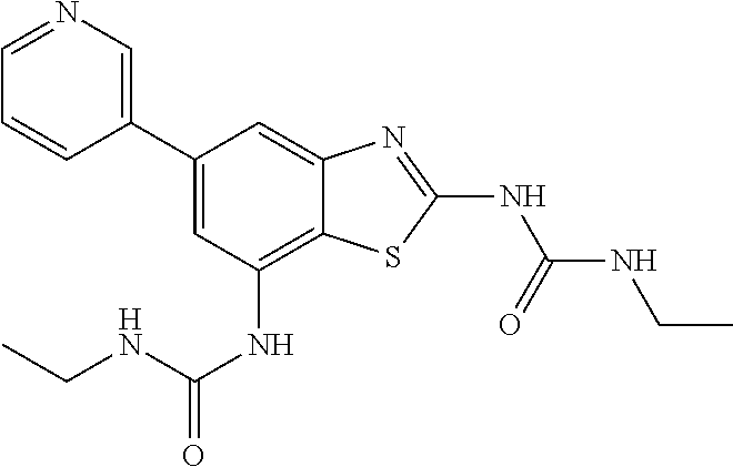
C1(C2=CN=CC=C2)=CC(NC(=O)NCC)=C2C(=C1)N=C(NC(=O)NCC)S2
